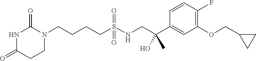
C(CCS(NCC(C1=CC(OCC2CC2)=C(F)C=C1)(C)O)(=O)=O)CN1C(=O)NC(=O)CC1
